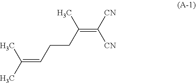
C(=CCCC(=C([CN])[CN])C)(C)C
